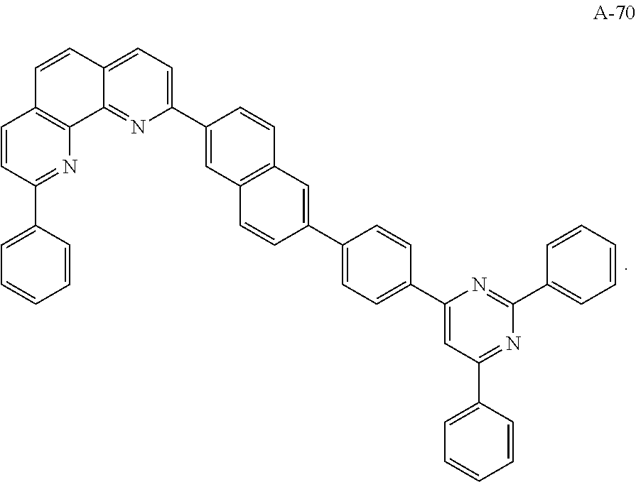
C1=CC(C2=CC=CC=C2)=NC2=C1C=CC1=CC=C(C3=CC4=C(C=C3)C=C(C3=CC=C(C5=CC(C6=CC=CC=C6)=NC(C6=CC=CC=C6)=N5)C=C3)C=C4)N=C21
